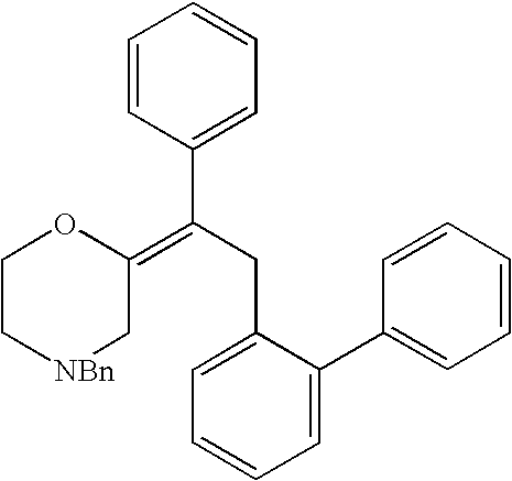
C1C[NBn]CC(=C(C2=CC=CC=C2)CC2=CC=CC=C2C2=CC=CC=C2)O1
